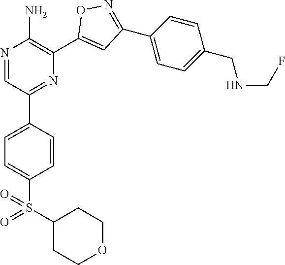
N1=CC(C2=CC=C(S(=O)(C3CCOCC3)=O)C=C2)=NC(C2=CC(C3=CC=C(CNCF)C=C3)=NO2)=C1N
